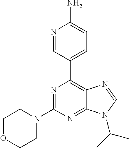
N1=C(N2CCOCC2)N=C2C(=C1C1=CC=C(N)N=C1)N=CN2C(C)C
